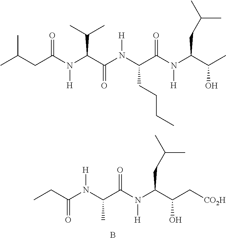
CC(CC(N(C(C(N(C(C(N(C(C(O)C)CC(C)C)[H])=O)CCCC)[H])=O)C(C)C)[H])=O)C.C(C(N(C(C(N(C(C(C[CO2H])O)CC(C)C)[H])=O)C)[H])=O)C.B
